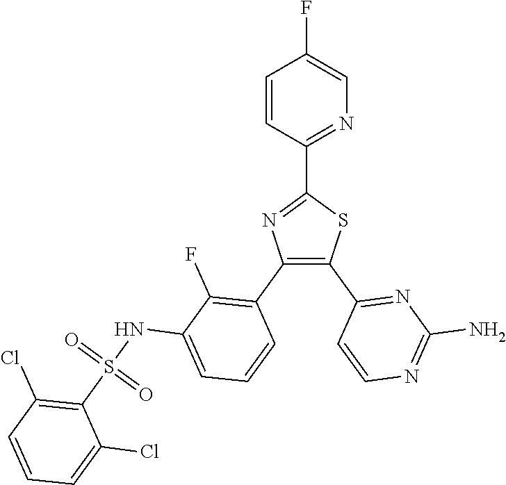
C1(C2=NC=C(F)C=C2)=NC(C2=C(F)C(NS(C3=C(Cl)C=CC=C3Cl)(=O)=O)=CC=C2)=C(C2=NC(N)=NC=C2)S1
